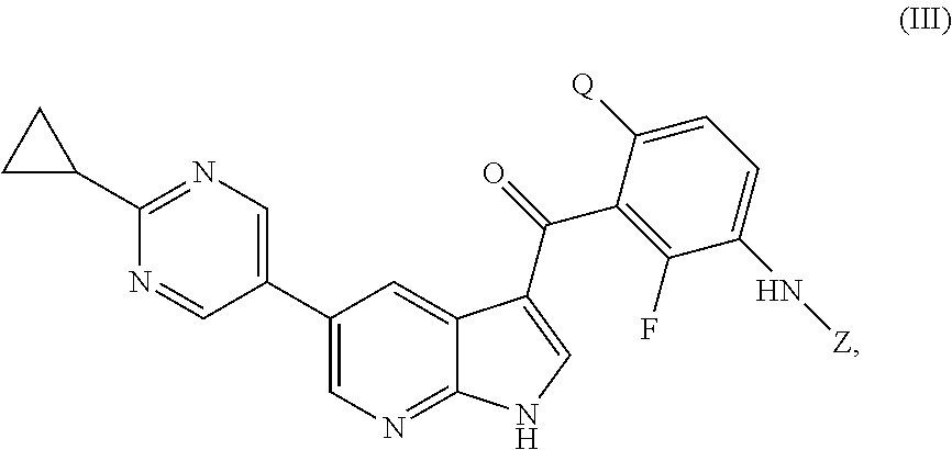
C1(C2CC2)=NC=C(C2=CN=C3C(=C2)C(C(=O)C2=C(F)C(N[Z])=CC=C2[Q])=CN3)C=N1
